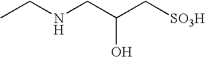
C(NCC(C[SO3H])O)C
